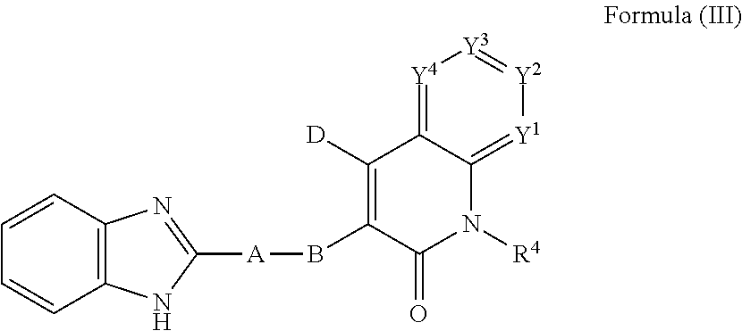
[Y4]1=C2C(=[Y1][Y2]=[Y3]1)N([R4])C(=O)C(B[A]C1=NC3=C(N1)C=CC=C3)=C2[D]
